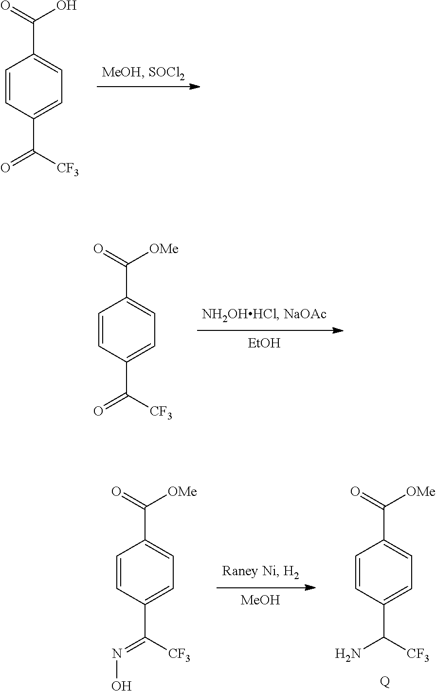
C1=CC(C([CF3])=O)=CC=C1C(=O)O.[EtOH].C1=CC(C([CF3])=O)=CC=C1C(=O)[OMe].[MeOH].C1=CC(C([CF3])=NO)=CC=C1C(=O)[OMe].[Q].C1=CC(C([CF3])N)=CC=C1C(=O)[OMe]
